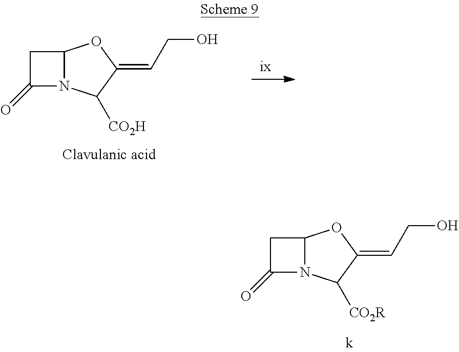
C1C(=O)N2C1OC(=CCO)C2[CO2H].C1C(=O)N2C1OC(=CCO)C2[CO2R]
